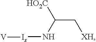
[HO2C]C(N[Is][V])C[XH]
